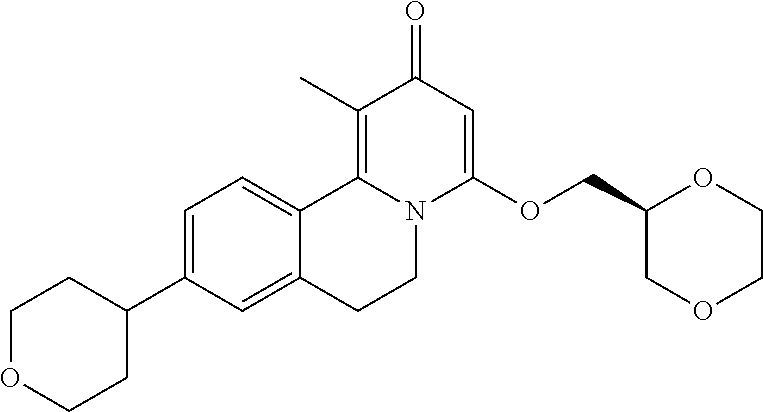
C1=C(C2CCOCC2)C=C2C(=C1)C1=C(C)C(=O)C=C(OCC3COCCO3)N1CC2
